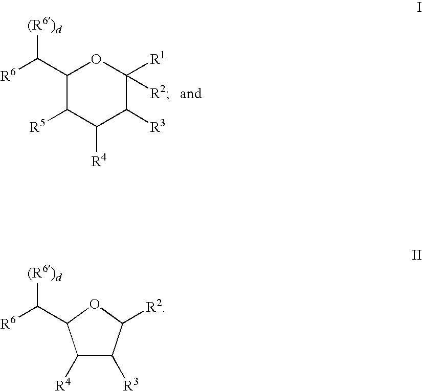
C1([R1])([R2])OC(C([R6])[(R6)d])C([R5])C([R4])C1[R3].C1([R4])C([R3])C([R2])OC1C([R6])[(R6)d]
